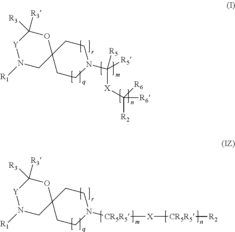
N1(C([R5])([R5])[X]C([R6])([R2])[R6])CCC2(CC1)OC([R3])([R3])[Y]N([R1])C2.N1([CR5R5][X][CR5R5][R2])CCC2(CC1)OC([R3])([R3])[Y]N([R1])C2
